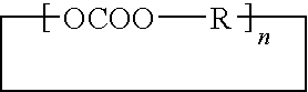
C1[OCOO][R]CCC1
